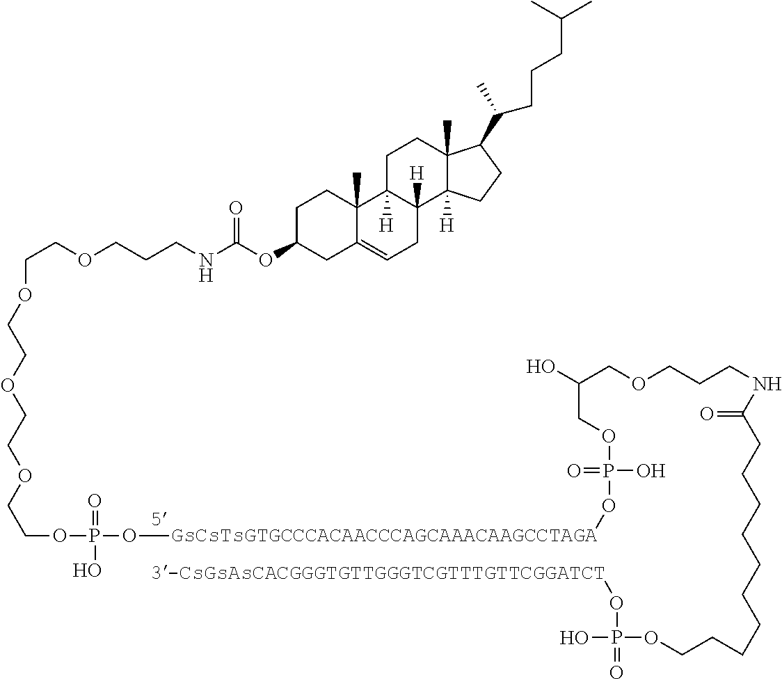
C1C(OC(=O)NCCCOCCOCCOCCOCCOP(=O)(O)O[GsCsTsGTGCCCACAACCCAGCAAACAAGCCTAGA]OP(O)(=O)OCC(COCCCNC(CCCCCCCCCCOP(=O)(O[3-CsGsAsCACGGGTGTTGGGTCGTTTGTTCGGATCT])O)=O)O)CC2=CCC3([H])C([H])(C2(C)C1)CCC1(C)C3([H])CCC1C(C)CCCC(C)C
